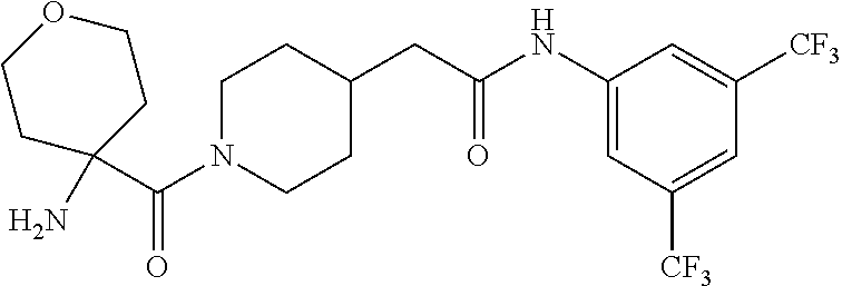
C(N1CCC(CC(NC2=CC([CF3])=CC([CF3])=C2)=O)CC1)(=O)C1(N)CCOCC1
